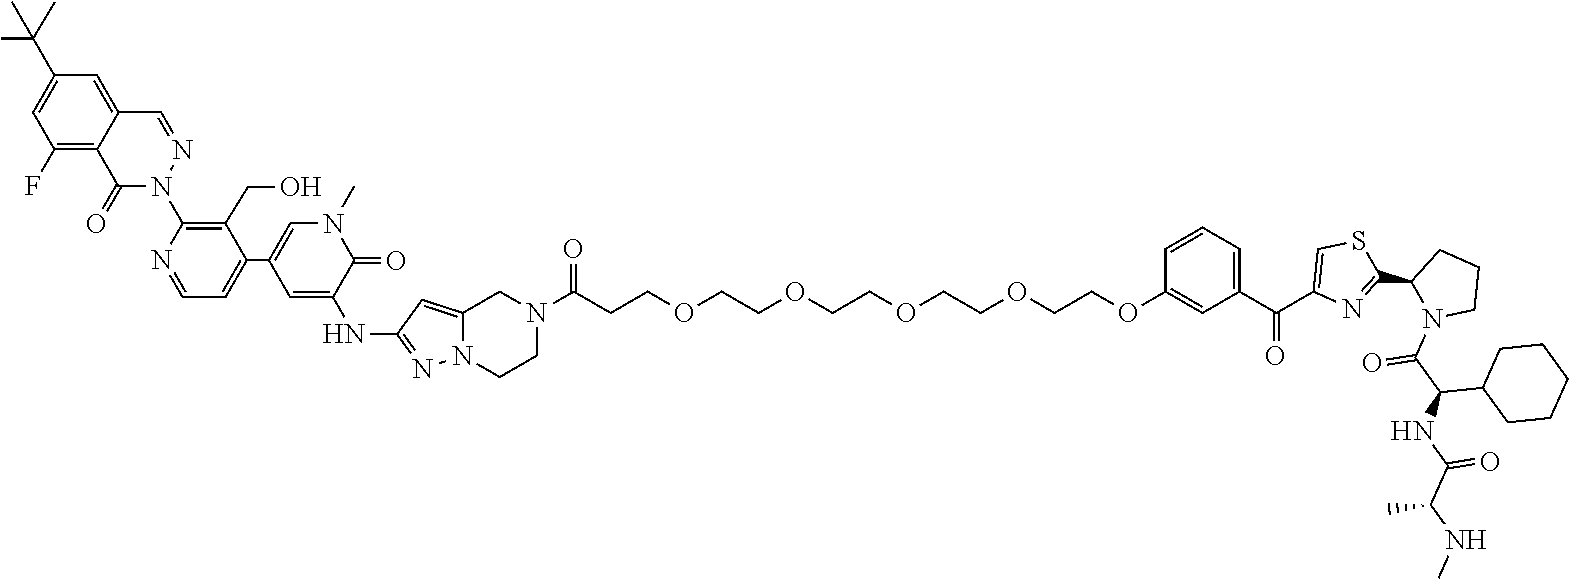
N1=C(NC2=CC(C3=CC=NC(N4N=CC5=CC(C(C)(C)C)=CC(F)=C5C4=O)=C3CO)=CN(C)C2=O)C=C2N1CCN(C(CCOCCOCCOCCOCCOC1=CC(C(=O)C3=CSC(C4N(C(=O)C(C5CCCCC5)NC(C(NC)C)=O)CCC4)=N3)=CC=C1)=O)C2
